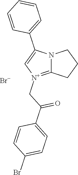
C1=C(C2=CC=CC=C2)N2C(=[N+]1CC(C1=CC=C(Br)C=C1)=O)CCC2.[Br-]
